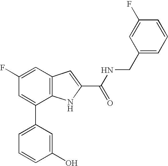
C1=C(F)C=C(C2=CC=CC(O)=C2)C2=C1C=C(C(=O)NCC1=CC=CC(F)=C1)N2
